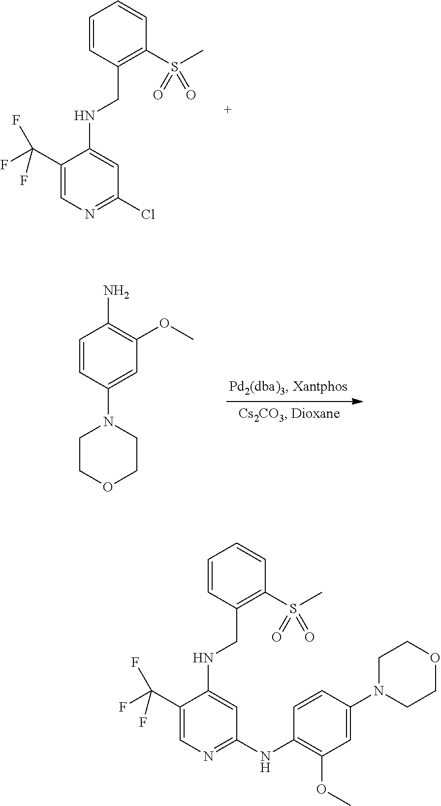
C1(C(F)(F)F)=CN=C(Cl)C=C1NCC1=C(S(C)(=O)=O)C=CC=C1.C1=CC(N2CCOCC2)=CC(OC)=C1N.C1(C(F)(F)F)=CN=C(NC2=C(OC)C=C(N3CCOCC3)C=C2)C=C1NCC1=C(S(C)(=O)=O)C=CC=C1
